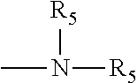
[R5]N([R5])C
